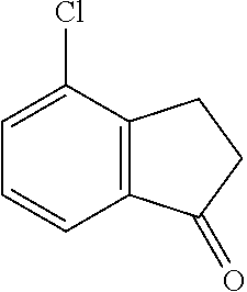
C12=C(C(Cl)=CC=C1)CCC2=O
